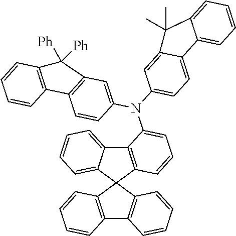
C12=C(C3(C4=CC=CC=C14)C1=C(C4=C3C=CC=C4)C=CC=C1)C=CC=C2N(C1=CC=C2C(=C1)C(C)(C)C1=CC=CC=C21)C1=CC2=C(C=C1)C1=C(C=CC=C1)C2([Ph])[Ph]
